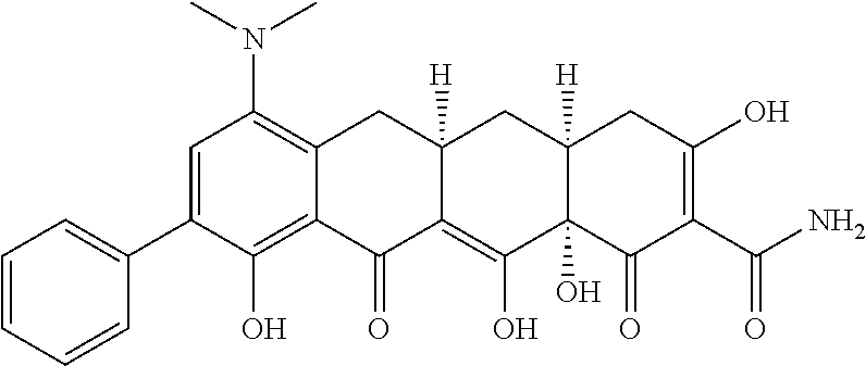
C1=C(C2=CC=CC=C2)C(O)=C2C(=C1N(C)C)CC1([H])C(=C(O)C3(O)C([H])(C1)CC(O)=C(C(=O)N)C3=O)C2=O
